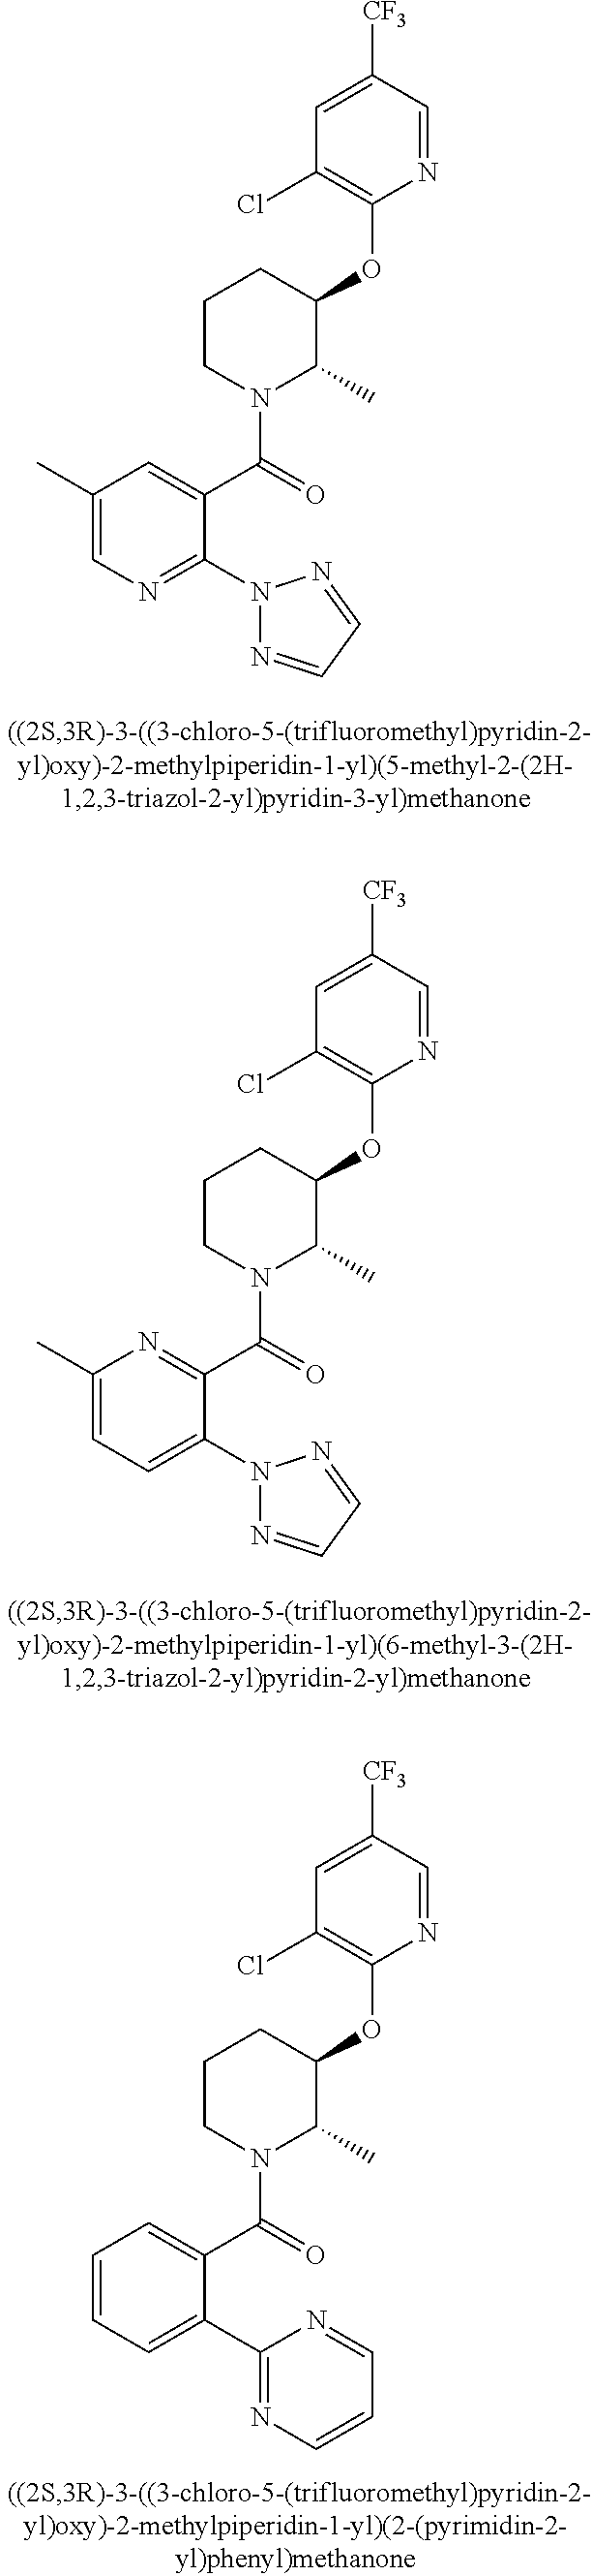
C1(OC2CCCN(C(C3=CC(C)=CN=C3N3N=CC=N3)=O)C2C)=C(Cl)C=C([CF3])C=N1.C1(OC2CCCN(C(C3=NC(C)=CC=C3N3N=CC=N3)=O)C2C)=C(Cl)C=C([CF3])C=N1.C1(OC2CCCN(C(C3=CC=CC=C3C3=NC=CC=N3)=O)C2C)=C(Cl)C=C([CF3])C=N1
